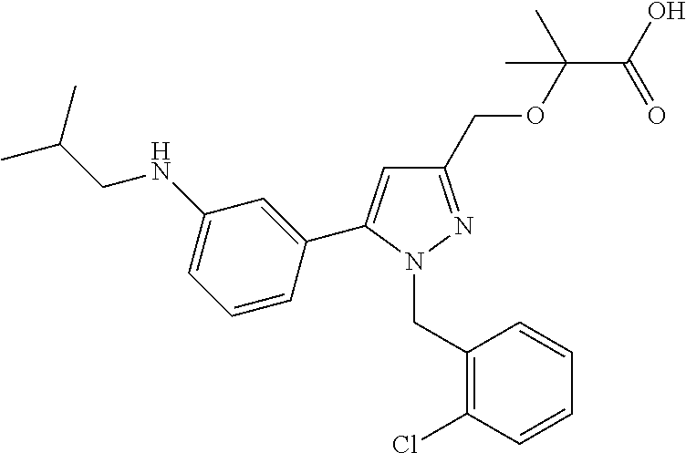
C1(COC(C(=O)O)(C)C)=NN(CC2=C(Cl)C=CC=C2)C(C2=CC(NCC(C)C)=CC=C2)=C1
